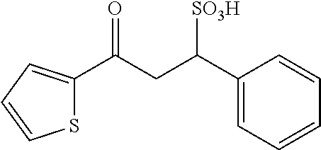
C(CC(C1=CC=CC=C1)[SO3H])(=O)C1=CC=CS1
